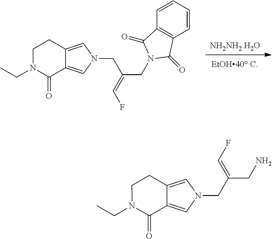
[NH2NH2 H2O].C12=CN(CC(CN3C(=O)C4=C(C3=O)C=CC=C4)=CF)C=C1CCN(CC)C2=O.C12=CN(CC(CN)=CF)C=C1CCN(CC)C2=O
